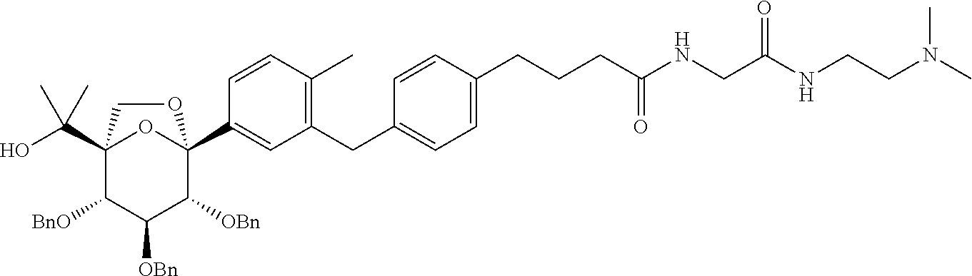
C12(C(O)(C)C)C([BnO])C([OBn])C([OBn])C(C3=CC(CC4=CC=C(CCCC(NCC(NCCN(C)C)=O)=O)C=C4)=C(C)C=C3)(O1)OC2
